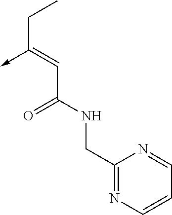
C(C(NCC1=NC=CC=N1)=O)=C(CC)->C
